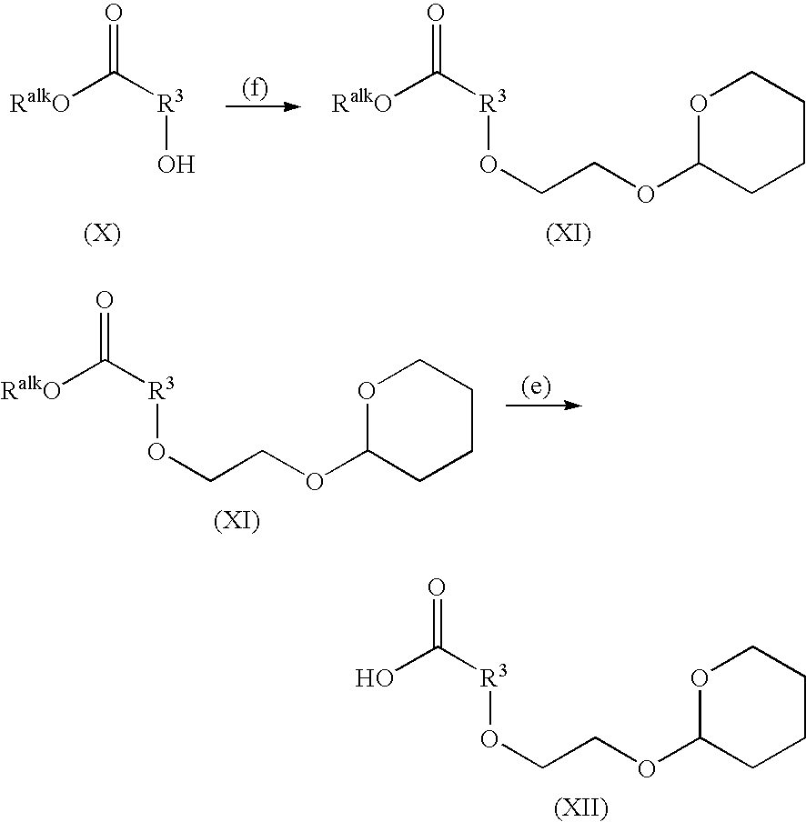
[RalkO]C([R3]O)=O.[RalkO]C([R3]OCCOC1CCCCO1)=O.[RalkO]C([R3]OCCOC1CCCCO1)=O.OC([R3]OCCOC1CCCCO1)=O
